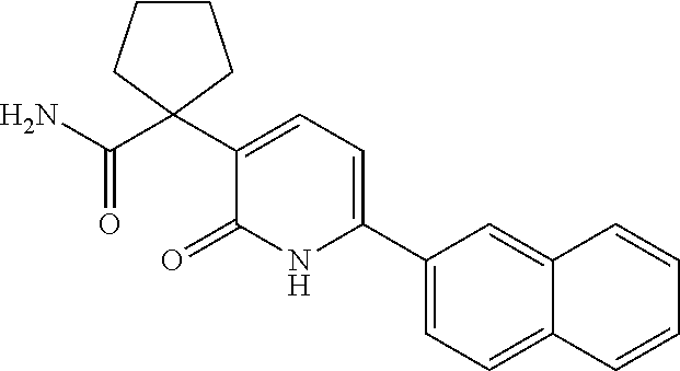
C1(C2=CC=C(C3(C(N)=O)CCCC3)C(=O)N2)=CC=C2C(=C1)C=CC=C2
